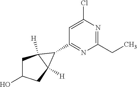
C1C(O)CC2([H])C1([H])C2C1=NC(CC)=NC(Cl)=C1
